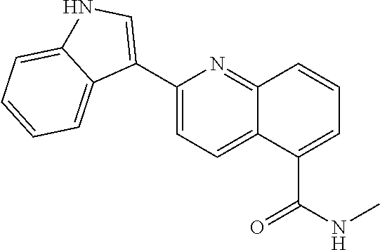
C1(C2=CNC3=CC=CC=C23)=CC=C2C(=N1)C=CC=C2C(NC)=O
